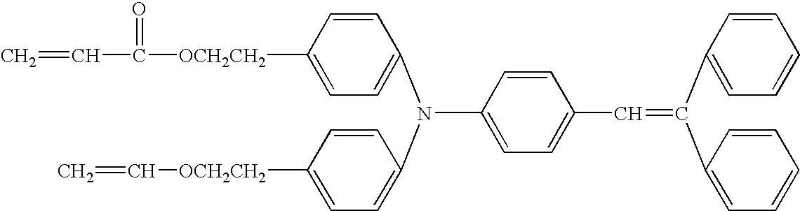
C(C1=CC=C(N(C2=CC=C([OCH2CH2]C(=O)C=C)C=C2)C2=CC=C([OCH2CH2]C=C)C=C2)C=C1)=C(C1=CC=CC=C1)C1=CC=CC=C1
